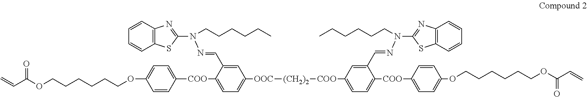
C=CC(OCCCCCCOC1=CC=C([COO]C2=CC=C([OOC][(CH2)2][COO]C3=CC=C([COO]C4=CC=C(OCCCCCCOC(C=C)=O)C=C4)C(C=NN(C4=NC5=C(S4)C=CC=C5)CCCCCC)=C3)C=C2C=NN(C2=NC3=C(S2)C=CC=C3)CCCCCC)C=C1)=O
